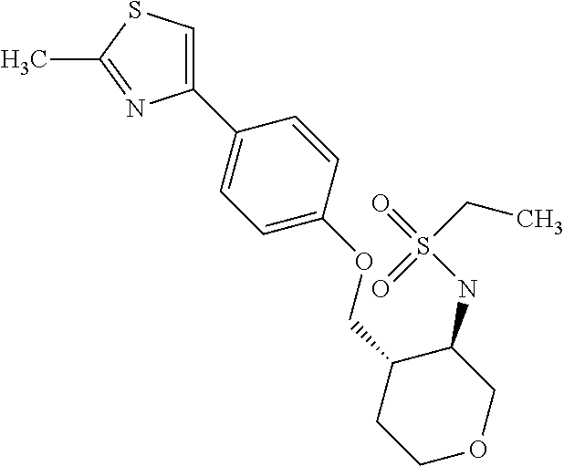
C1(C2=CC=C(OCC3CCOCC3NS(CC)(=O)=O)C=C2)=CSC(C)=N1
